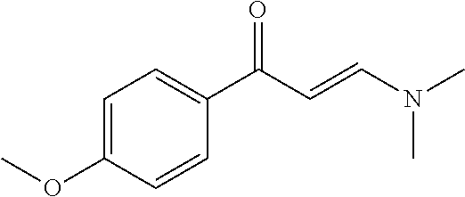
C1=C(OC)C=CC(C(C=CN(C)C)=O)=C1
